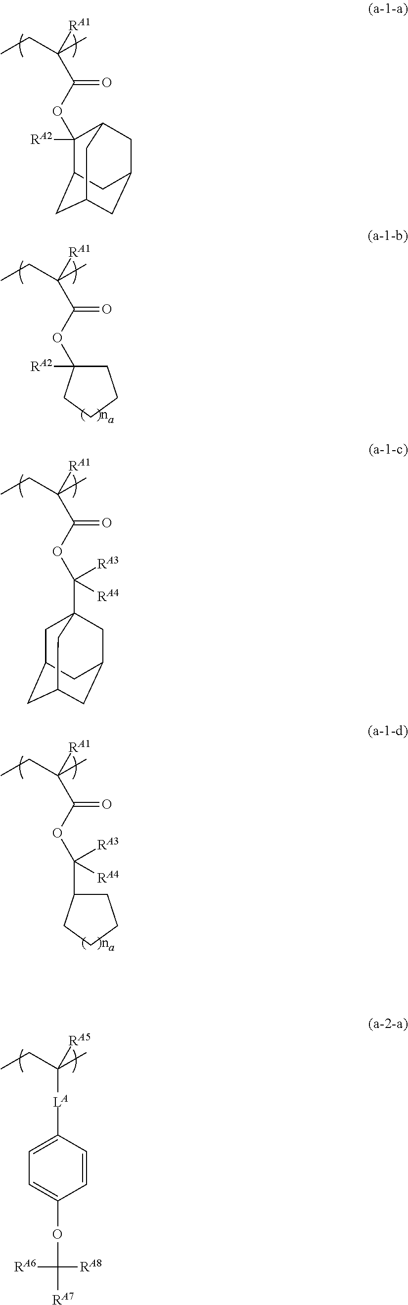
[RA1]C(C(OC1([RA2])C2CC3CC(CC1C3)C2)=O)(CC)C.[RA1]C(C(OC([RA3])([RA4])C12CC3CC(CC(C1)C3)C2)=O)(CC)C.[RA1]C(C(OC1([RA2])CCCC1)=O)(CC)C.[RA1]C(C(OC([RA3])([RA4])C1CCCC1)=O)(CC)C.[RA5]C([LA]C1=CC=C(OC([RA7])([RA8])[RA6])C=C1)(CC)C
